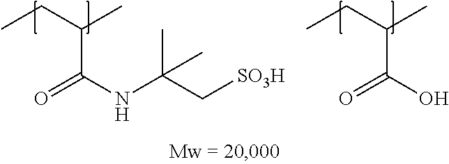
C(C(NC(C[SO3H])(C)C)=O)(CC)C.C(C(O)=O)(CC)C
